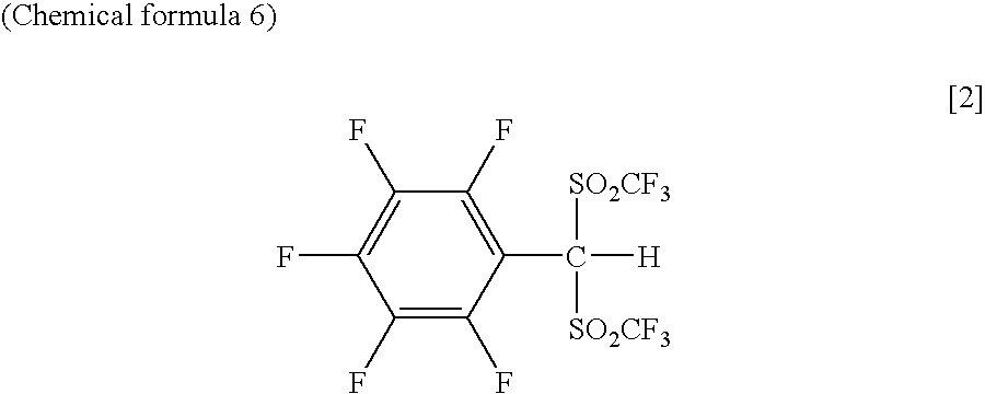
C1(F)=C(F)C(C([H])([SO2CF3])[SO2CF3])=C(F)C(F)=C1F
